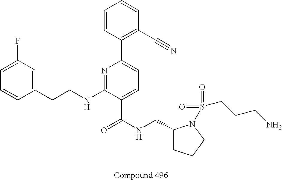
C1=CC(CCNC2=NC(C3=C(C#N)C=CC=C3)=CC=C2C(NCC2CCCN2S(=O)(=O)CCCN)=O)=CC(F)=C1
